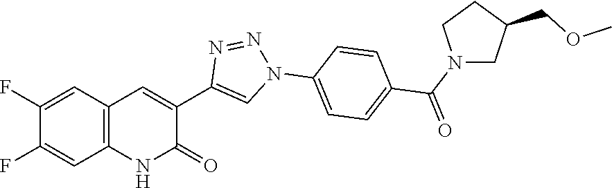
C12=C(C=C(F)C(F)=C1)C=C(C1=CN(C3=CC=C(C(N4CC(COC)CC4)=O)C=C3)N=N1)C(=O)N2
